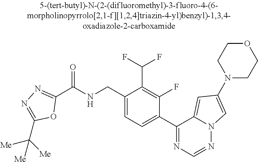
C1(C(NCC2=CC=C(C3=NC=NN4C3=CC(N3CCOCC3)=C4)C(F)=C2C(F)F)=O)=NN=C(C([Me])([Me])[Me])O1
